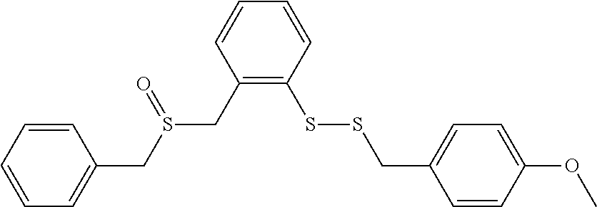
C1=CC=C(CS(CC2=C(SSCC3=CC=C(OC)C=C3)C=CC=C2)=O)C=C1
